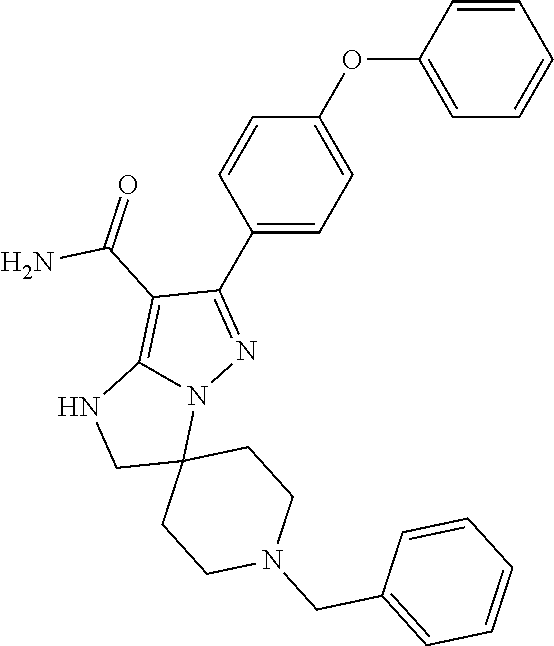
C1=C(OC2=CC=C(C3=NN4C(=C3C(=O)N)NCC43CCN(CC4=CC=CC=C4)CC3)C=C2)C=CC=C1
